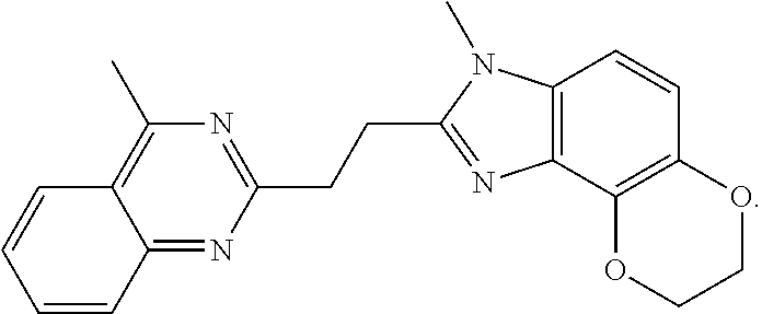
C1(CCC2=NC3=C(N2C)C=CC2=C3OCCO2)=NC(C)=C2C(=N1)C=CC=C2
